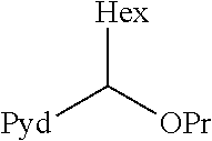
[Hex]C([OPr])[Pyd]
